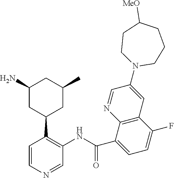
C1=CN=CC(NC(C2=CC=C(F)C3=C2N=CC(N2CCCC([MeO])CC2)=C3)=O)=C1C1CC(C)CC(N)C1
